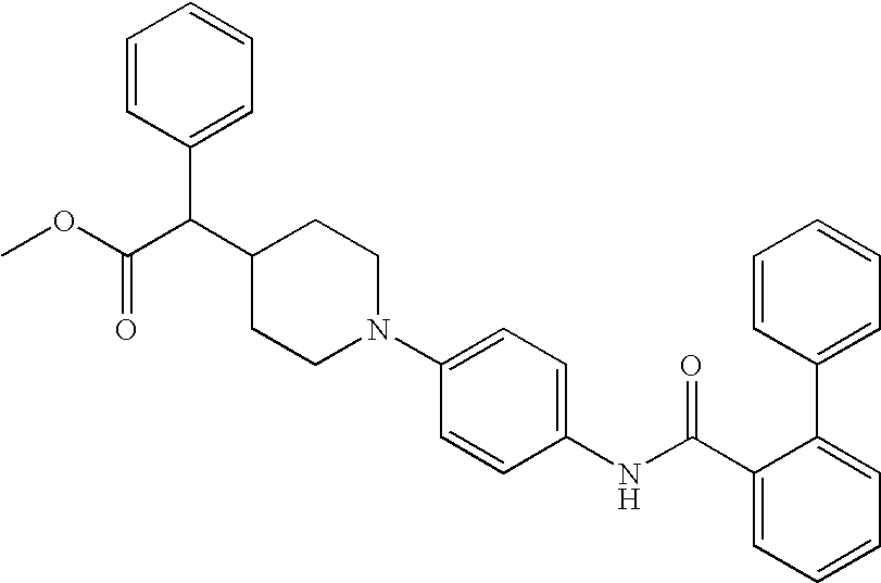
N1(C2=CC=C(NC(C3=CC=CC=C3C3=CC=CC=C3)=O)C=C2)CCC(C(C(OC)=O)C2=CC=CC=C2)CC1
